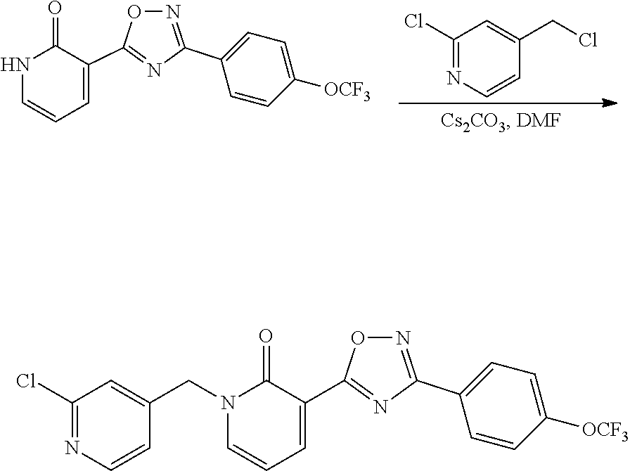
C1(Cl)=NC=CC(CCl)=C1.N1C=CC=C(C2=NC(C3=CC=C([OCF3])C=C3)=NO2)C1=O.N1(CC2=CC(Cl)=NC=C2)C=CC=C(C2=NC(C3=CC=C([OCF3])C=C3)=NO2)C1=O
